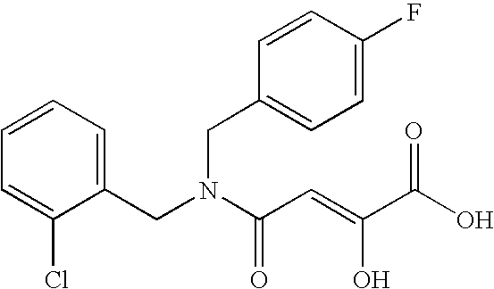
C1=CC=C(CN(C(C=C(O)C(O)=O)=O)CC2=CC=C(F)C=C2)C(Cl)=C1
